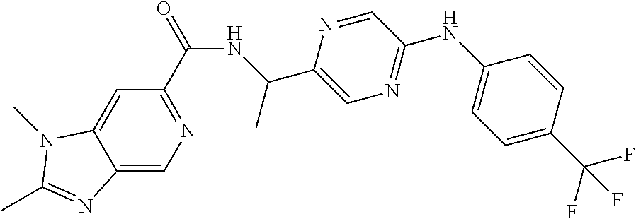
C12=CN=C(C(NC(C3=CN=C(NC4=CC=C(C(F)(F)F)C=C4)C=N3)C)=O)C=C1N(C)C(C)=N2
